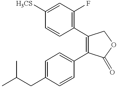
C1=CC([H3CS])=CC(F)=C1C1=C(C2=CC=C(CC(C)C)C=C2)C(=O)OC1
